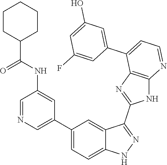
C1=NC=C(C2=CC=C3C(=C2)C(C2=NC4=C(N2)N=CC=C4C2=CC(O)=CC(F)=C2)=NN3)C=C1NC(=O)C1CCCCC1
